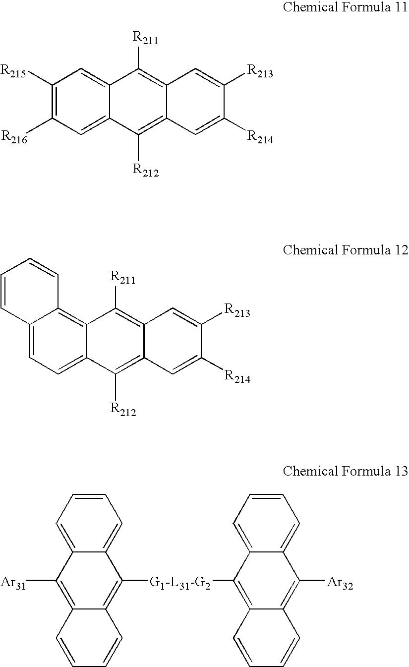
C1([R215])=C([R216])C=C2C(=C1)C([R211])=C1C(=C2[R212])C=C([R214])C([R213])=C1.C12=CC=C3C(=C1C=CC=C2)C([R211])=C1C(=C3[R212])C=C([R214])C([R213])=C1.C1=C2C(=CC=C1)C([G1-L31-G2]C1=C3C(=C([Ar32])C4=CC=CC=C14)C=CC=C3)=C1C(=C2[Ar31])C=CC=C1
